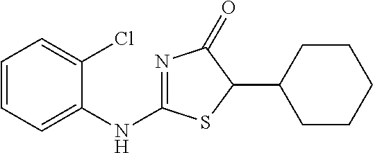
C1=CC=C(NC2=NC(=O)C(C3CCCCC3)S2)C(Cl)=C1
